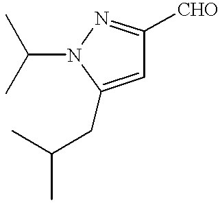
C1(CC(C)C)=CC([CHO])=NN1C(C)C
